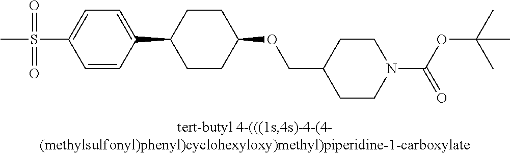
C1(S(=O)(=O)C)=CC=C(C2CCC(OCC3CCN(C(=O)OC(C)(C)C)CC3)CC2)C=C1
